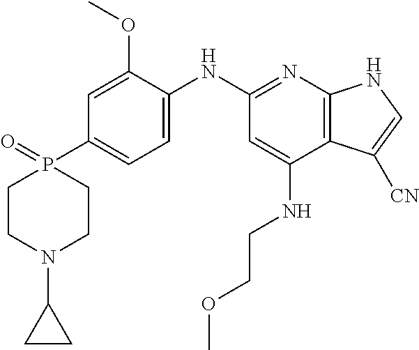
C1=C(OC)C(NC2=NC3=C(C(NCCOC)=C2)C([CN])=CN3)=CC=C1P1(=O)CCN(C2CC2)CC1
